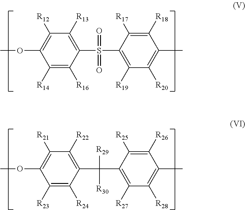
COC1=C([R12])C([R13])=C(S(=O)(=O)C2=C([R19])C([R20])=C(C)C([R18])=C2[R17])C([R16])=C1[R14].COC1=C([R21])C([R22])=C(C([R29])([R30])C2=C([R27])C([R28])=C(C)C([R26])=C2[R25])C([R24])=C1[R23]
